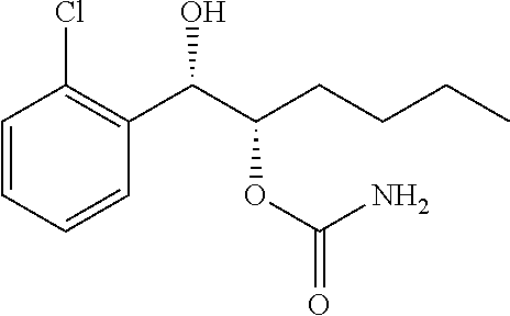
C1=CC=CC(C(C(CCCC)OC(N)=O)O)=C1Cl
